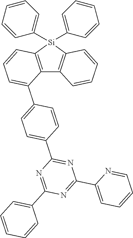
C12=C([Si](C3=CC=CC=C3)(C3=CC=CC=C3)C3=C1C(C1=CC=C(C4=NC(C5=CC=CC=N5)=NC(C5=CC=CC=C5)=N4)C=C1)=CC=C3)C=CC=C2
